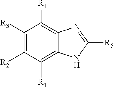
C1([R3])=C([R2])C([R1])=C2C(=C1[R4])N=C([R5])N2
